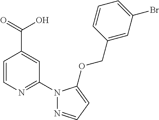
C1=CN=C(N2N=CC=C2OCC2=CC(Br)=CC=C2)C=C1C(=O)O
